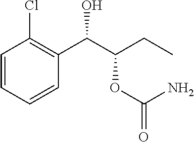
C1=CC(Cl)=C(C(C(CC)OC(=O)N)O)C=C1
